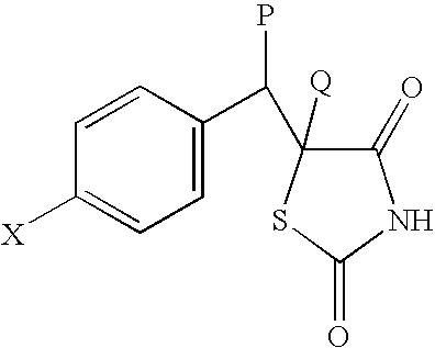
C1(=O)C([Q])(C(P)C2=CC=C([X])C=C2)SC(=O)N1
